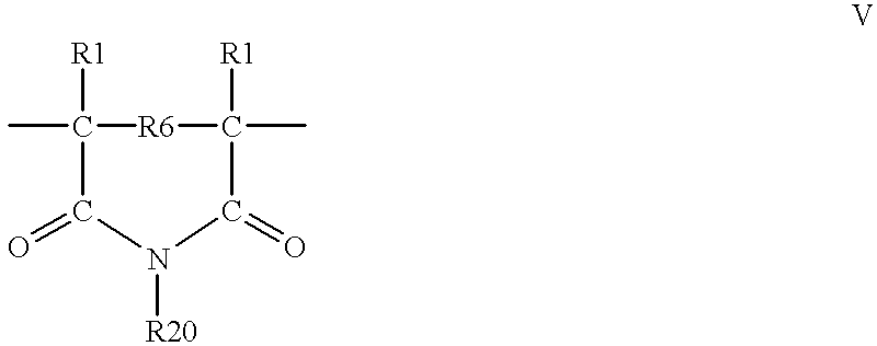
C1(C)([R1])C(=O)N([R20])C(=O)C(C)([R1])[R6]1
